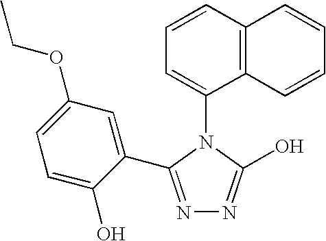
C1=CC2=C(C(N3C(O)=NN=C3C3=CC(OCC)=CC=C3O)=C1)C=CC=C2
